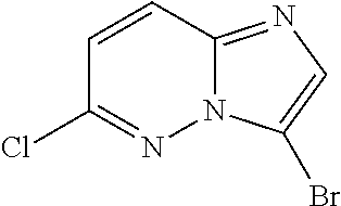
C1(Cl)=NN2C(=NC=C2Br)C=C1
